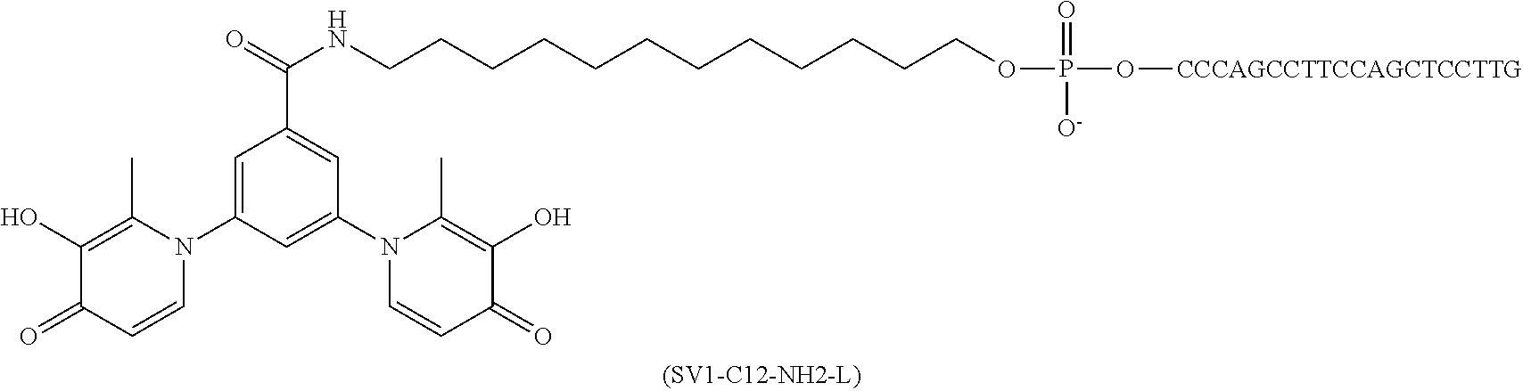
C(CCCNC(=O)C1=CC(N2C=CC(=O)C(O)=C2C)=CC(N2C=CC(=O)C(O)=C2C)=C1)CCCCCCCCOP(O[CCCAGCCTTCCAGCTCCTTG])(=O)[O-]
